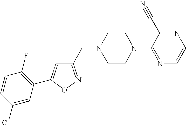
C1=CC(Cl)=CC(C2=CC(CN3CCN(C4=NC=CN=C4C#N)CC3)=NO2)=C1F
